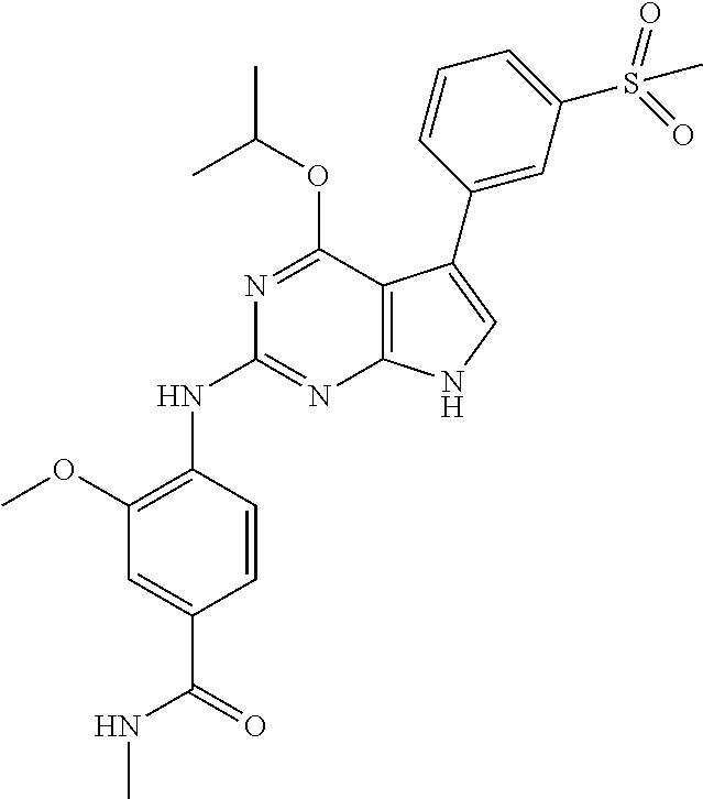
N(C1=NC2=C(C(OC(C)C)=N1)C(C1=CC(S(=O)(=O)C)=CC=C1)=CN2)C1=C(OC)C=C(C(=O)NC)C=C1
